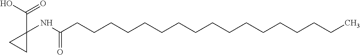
C(CCCCCCCCCCCCCCCCC)(NC1(C(O)=O)CC1)=O
